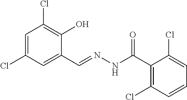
C1=C(Cl)C=C(C=NNC(C2=C(Cl)C=CC=C2Cl)=O)C(O)=C1Cl
